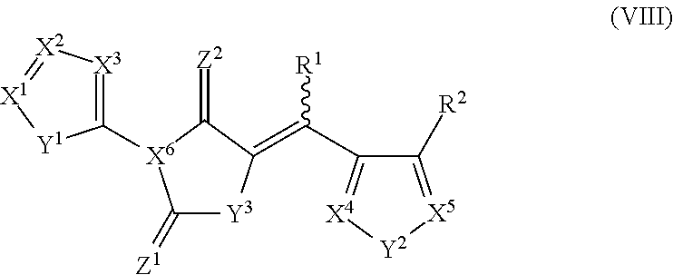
C1([R2])=[X5][Y2][X4]=C1C([R1])=C1[Y3]C(=[Z1])[X6](C2=[X3][X2]=[X1][Y1]2)C1=[Z2]
